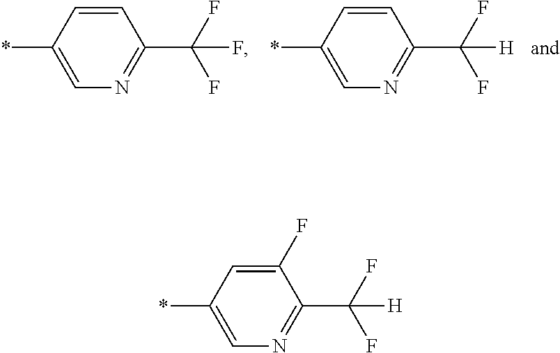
C1(*)=CN=C(C(F)(F)F)C=C1.C1(*)=CN=C(C(F)([H])F)C=C1.C1(*)=CN=C(C(F)([H])F)C(F)=C1
